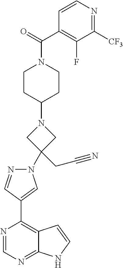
N1=CN=C2C(=C1C1=CN(C3(CC#N)CN(C4CCN(C(C5=C(F)C([CF3])=NC=C5)=O)CC4)C3)N=C1)C=CN2
